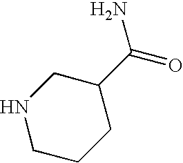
N1CCCC(C(=O)N)C1
